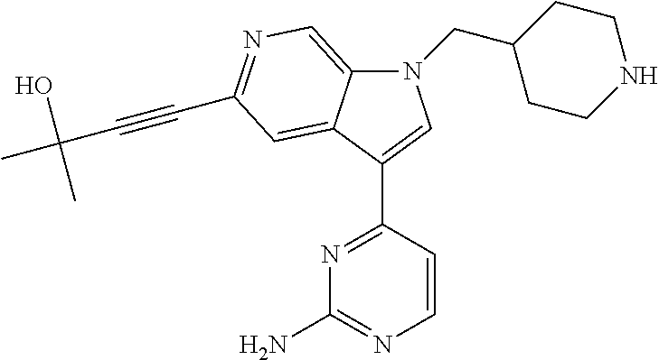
N1(CC2CCNCC2)C2=CN=C(C#CC(C)(O)C)C=C2C(C2=NC(N)=NC=C2)=C1
